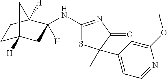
C1C2([H])CC([H])(NC3=NC(=O)C(C4=CC=NC(OC)=C4)(C)S3)C([H])(C1)C2
